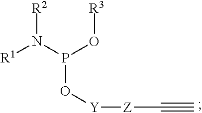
P(O[Y][Z]C#C)(N([R1])[R2])O[R3]
